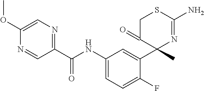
C1(C(NC2=CC=C(F)C(C3(C)N=C(N)SCC3=O)=C2)=O)=NC=C(OC)N=C1
